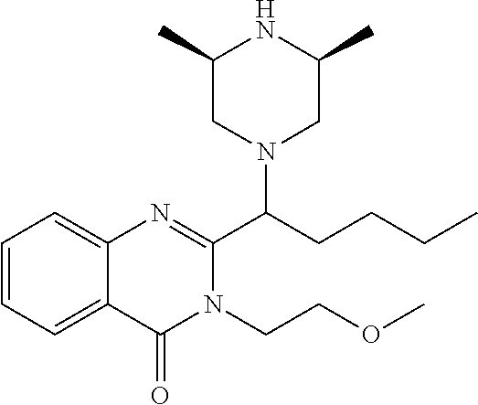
C1=CC=C2C(=C1)N=C(C(CCCC)N1CC(C)NC(C)C1)N(CCOC)C2=O
